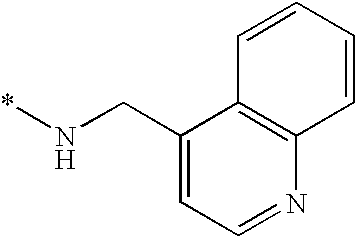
C1(CN*)=CC=NC2=C1C=CC=C2
